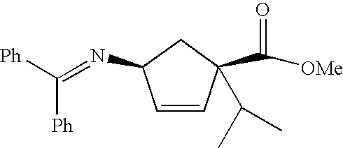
C1=CC(C([OMe])=O)(C(C)C)CC1N=C([Ph])[Ph]
